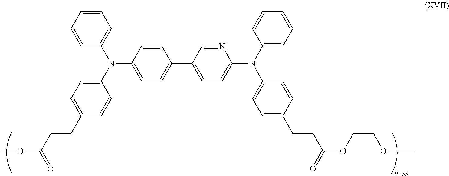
C(CCC1=CC=C(N(C2=CC=CC=C2)C2=CC=C(C3=CC=C(N(C4=CC=CC=C4)C4=CC=C(CCC(OCCOC)=O)C=C4)N=C3)C=C2)C=C1)(OC)=O
